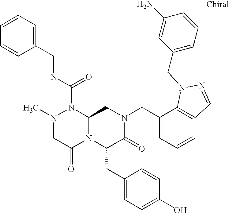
CN1CC(=O)N2C(N1C(NCC1=CC=CC=C1)=O)CN(CC1=CC=CC3=C1N(CC1=CC=CC(N)=C1)N=C3)C(=O)C2CC1=CC=C(O)C=C1
